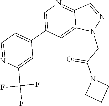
C1(C2=CN=C3C(=C2)N(CC(=O)N2CCC2)N=C3)=CC=NC(C(F)(F)F)=C1
